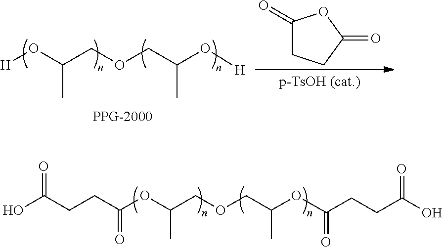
CC(O[H])COCC(O[H])C.C1(=O)OC(=O)CC1.CC(OC(=O)CCC(=O)O)COCC(OC(=O)CCC(O)=O)C
